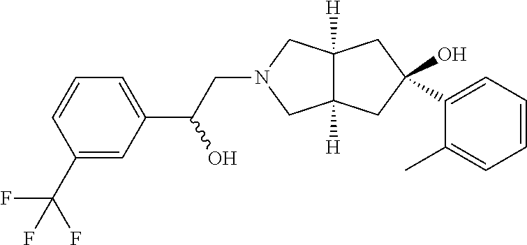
C(N1CC2([H])C([H])(C1)CC(O)(C1=CC=CC=C1C)C2)C(C1=CC=CC(C(F)(F)F)=C1)O
